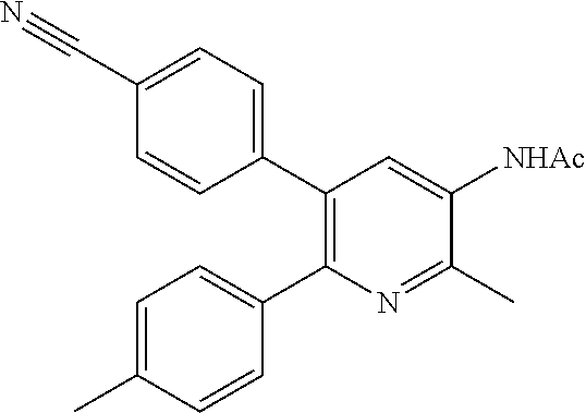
C1(C2=CC=C(C#N)C=C2)=C(C2=CC=C(C)C=C2)N=C(C)C([NHAc])=C1
